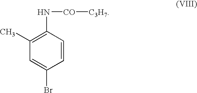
C1=CC(N[CO][C3H7])=C(C)C=C1Br
